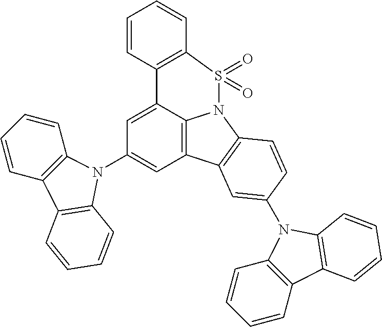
C1=CC2=C(C=C1)S(=O)(=O)N1C3=C(C=C(N4C5=C(C=CC=C5)C5=C4C=CC=C5)C=C23)C2=C1C=CC(N1C3=C(C=CC=C3)C3=C1C=CC=C3)=C2
